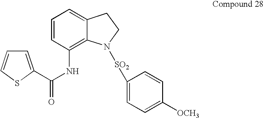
C1=C(C(NC2=C3C(=CC=C2)CCN3[SO2]C2=CC=C([OCH3])C=C2)=O)SC=C1
